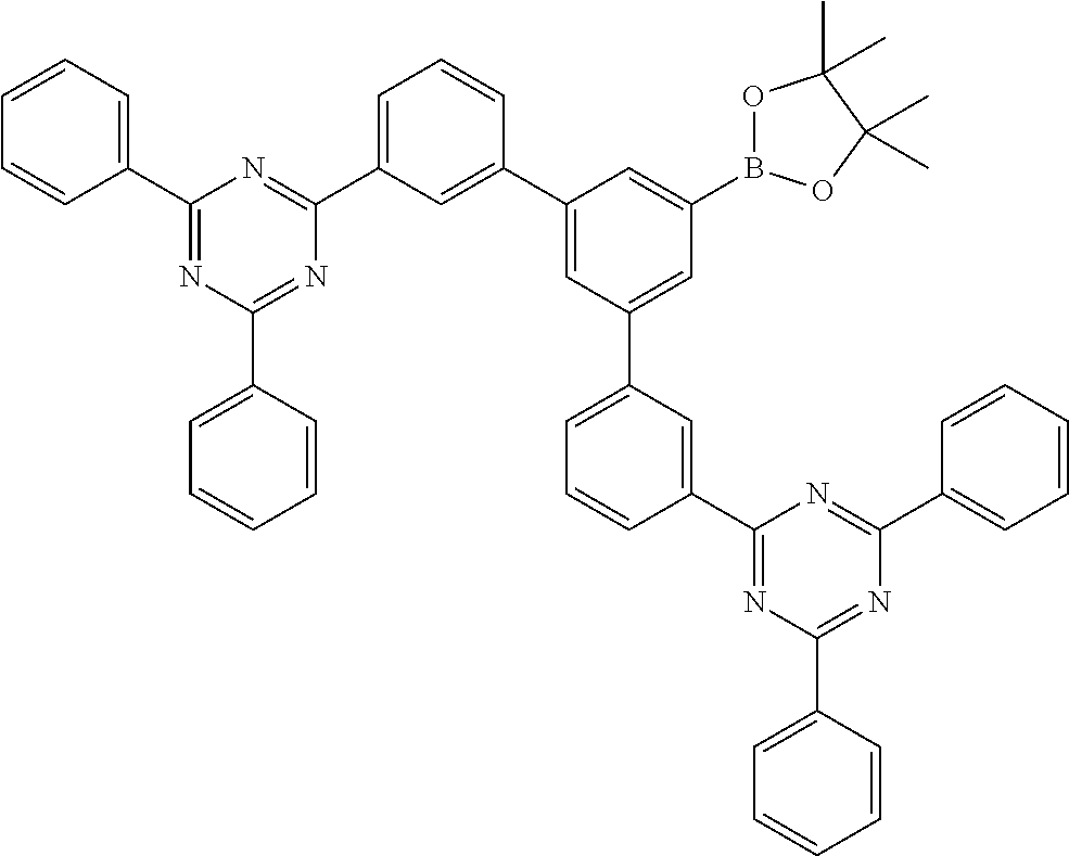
C1(C2=NC(C3=CC=CC=C3)=NC(C3=CC=CC(C4=CC(C5=CC=CC(C6=NC(C7=CC=CC=C7)=NC(C7=CC=CC=C7)=N6)=C5)=CC(B5OC(C)(C)C(C)(C)O5)=C4)=C3)=N2)=CC=CC=C1
